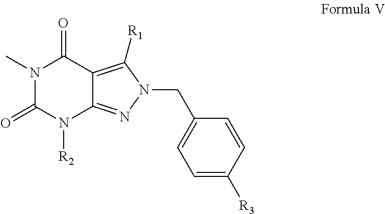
N1(C)C(=O)N([R2])C2=NN(CC3=CC=C([R3])C=C3)C([R1])=C2C1=O
